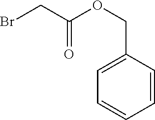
C1=CC(COC(CBr)=O)=CC=C1
